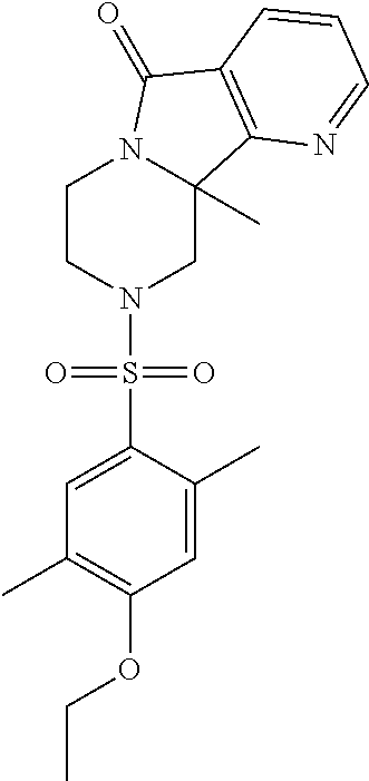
C1CN(S(C2=CC(C)=C(OCC)C=C2C)(=O)=O)CC2(C)N1C(=O)C1=C2N=CC=C1
